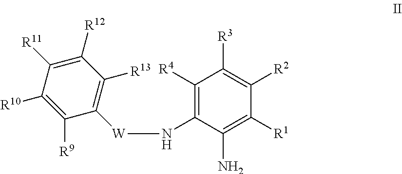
C1([R4])=C(N[W]C2=C([R13])C([R12])=C([R11])C([R10])=C2[R9])C(N)=C([R1])C([R2])=C1[R3]
